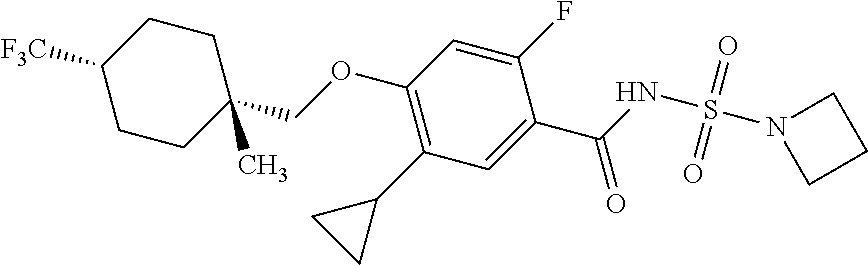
C1(COC2=C(C3CC3)C=C(C(=O)NS(=O)(=O)N3CCC3)C(F)=C2)(C)CCC([F3C])CC1
